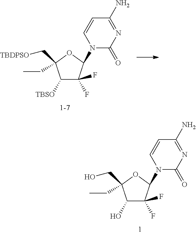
C1(O)C(F)(F)C(N2C(=O)N=C(N)C=C2)OC1(CO)CC.C1([TBSO])C(F)(F)C(N2C(=O)N=C(N)C=C2)OC1(C[TBDPSO])CC
